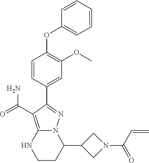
C1=CC=C(OC2=C(OC)C=C(C3=NN4C(=C3C(=O)N)NCCC4C3CN(C(C=C)=O)C3)C=C2)C=C1
